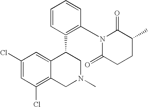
C1(Cl)=CC(Cl)=C2C(=C1)C(C1=C(N3C(=O)CCC(C)C3=O)C=CC=C1)CN(C)C2
